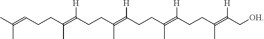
CC(=CCCC(=C(CCC(=C(CCC(=C(CCC(=C(C[OH])[H])C)[H])C)[H])C)[H])C)C
